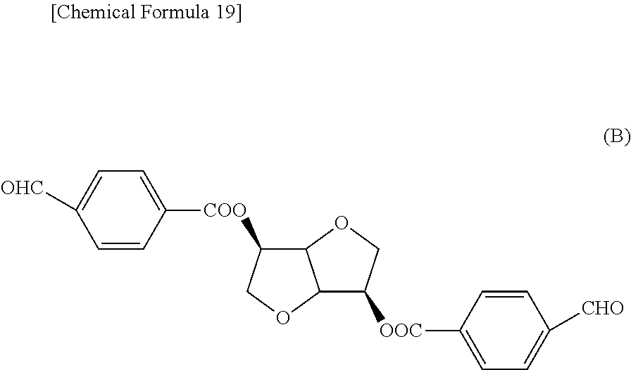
C1=CC([COO]C2C3C(OC2)C([OOC]C2=CC=C([CHO])C=C2)CO3)=CC=C1[OHC]
